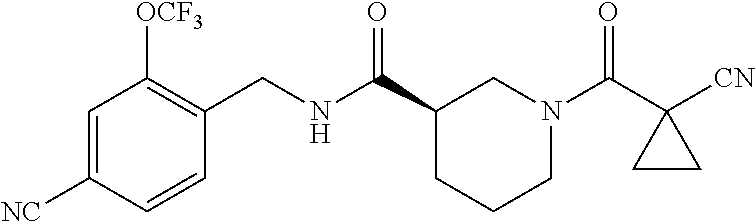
C1=C([NC])C=CC(CNC(C2CCCN(C(C3([CN])CC3)=O)C2)=O)=C1[OCF3]
